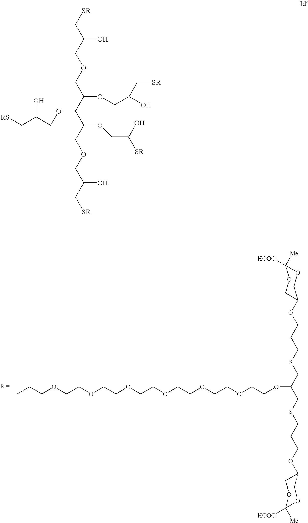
CCCOCCOCCOCCOCCOCCOCCOC(CSCCCOC1COC([Me])([HOOC])OC1)CSCCCOC1COC([Me])([HOOC])OC1.O(C(C(C(OCC(O)[SR])COCC(O)C[SR])OCC(C[RS])O)COCC(O)C[SR])CC(O)C[SR]
